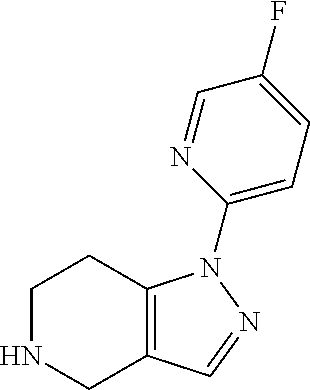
C1NCC2=C(C1)N(C1=CC=C(F)C=N1)N=C2
